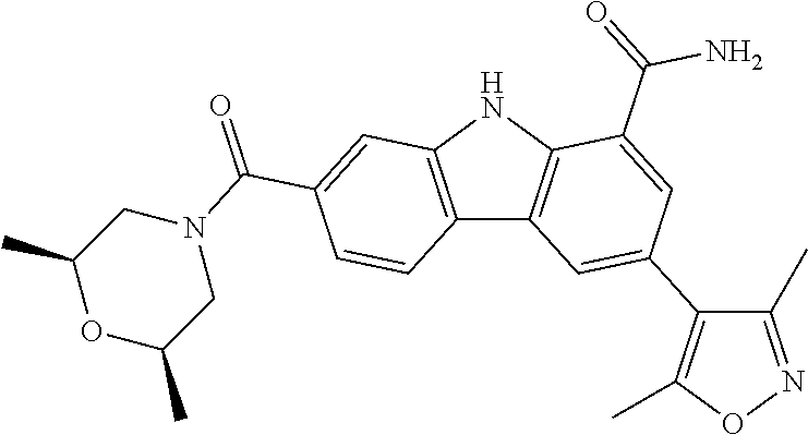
C12=C(NC3=C1C=C(C1=C(C)ON=C1C)C=C3C(=O)N)C=C(C(N1CC(C)OC(C)C1)=O)C=C2
